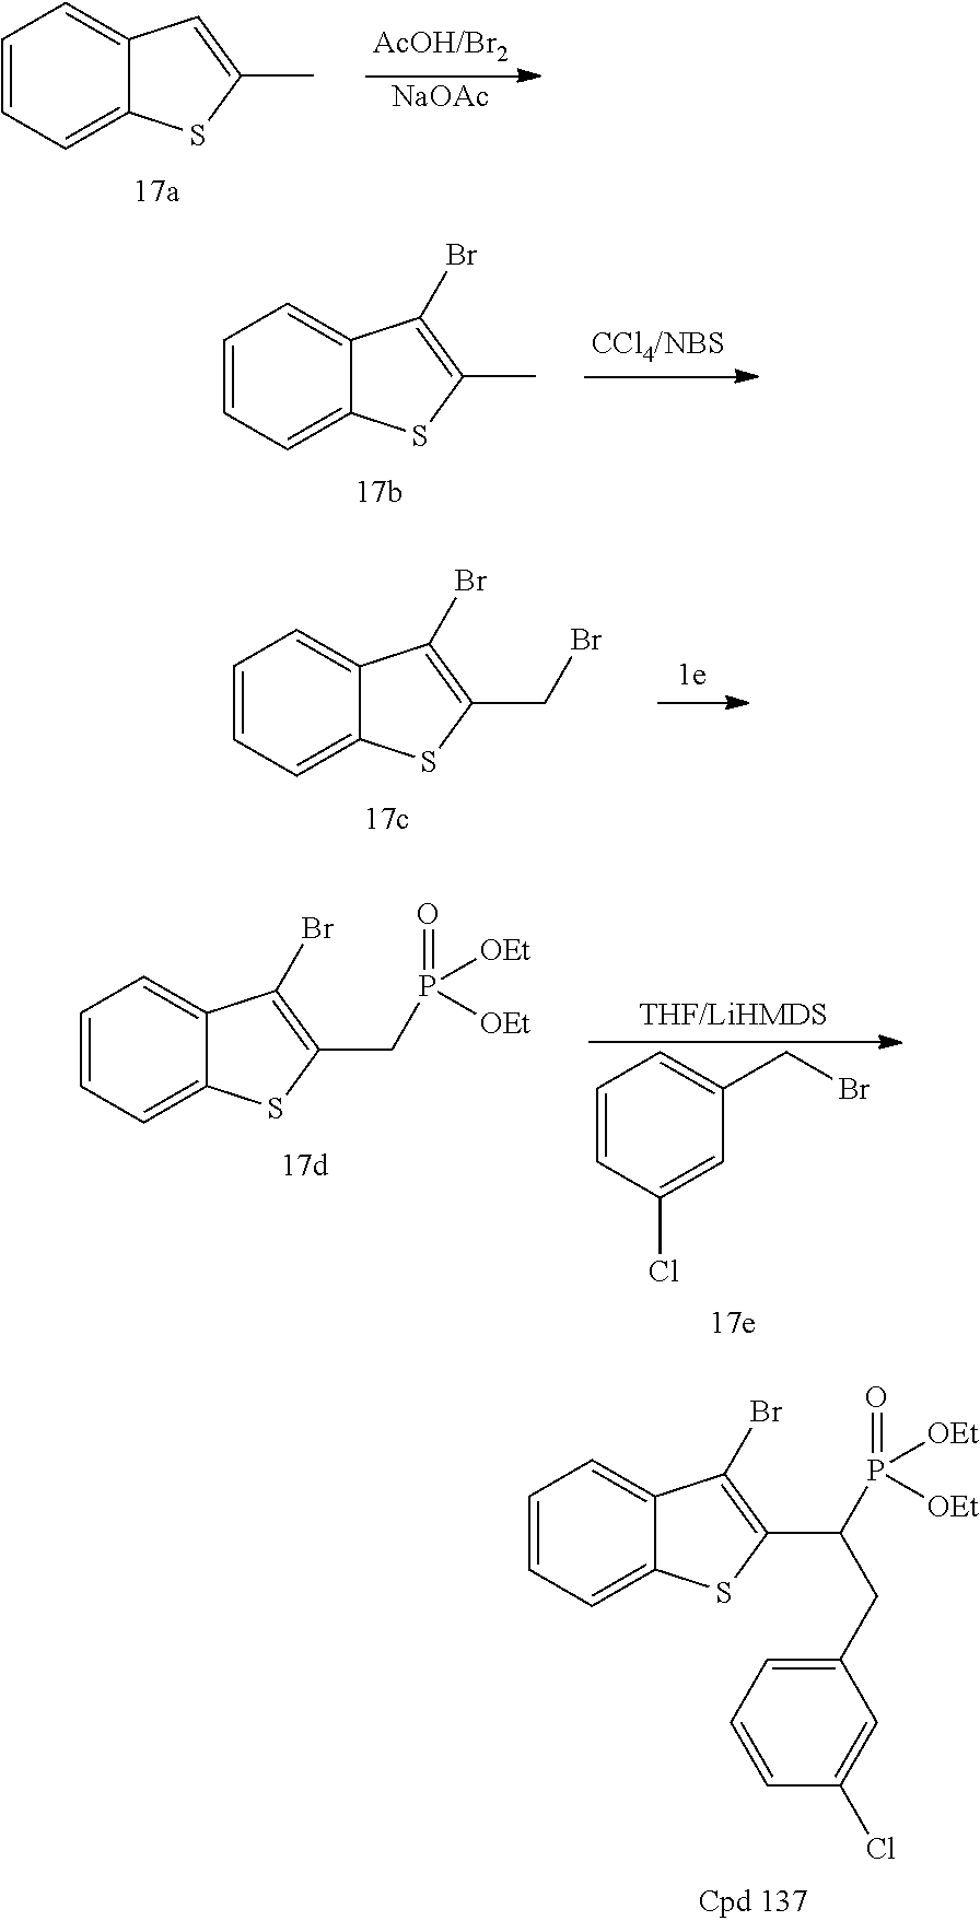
C1=CC=C2C(=C1)C=C(C)S2.[NaOAc].C1=CC=C2C(=C1)C(Br)=C(C)S2.C1=CC=C2C(=C1)C(Br)=C(CBr)S2.C1=CC=C2C(=C1)C(Br)=C(CP(=O)([OEt])[OEt])S2.C1=CC(Cl)=CC(CBr)=C1.C1=CC=C2C(=C1)C(Br)=C(C(P(=O)([OEt])[OEt])CC1=CC=CC(Cl)=C1)S2
